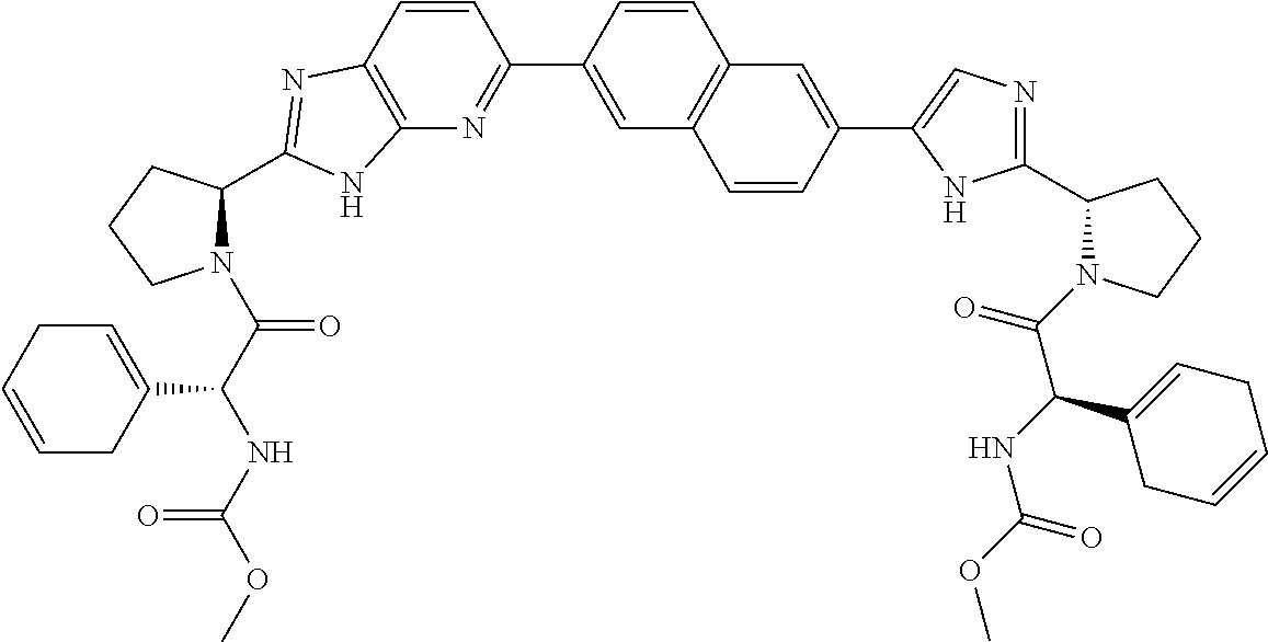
C12=C(C=CC(C3=CC4=C(C=C3)C=C(C3=CN=C(C5N(C(C(NC(=O)OC)C6=CCC=CC6)=O)CCC5)N3)C=C4)=N1)N=C(C1N(C(C(NC(OC)=O)C3=CCC=CC3)=O)CCC1)N2
